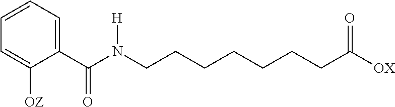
C1(C(N(CCCCCCCC([OX])=O)[H])=O)=CC=CC=C1[OZ]
